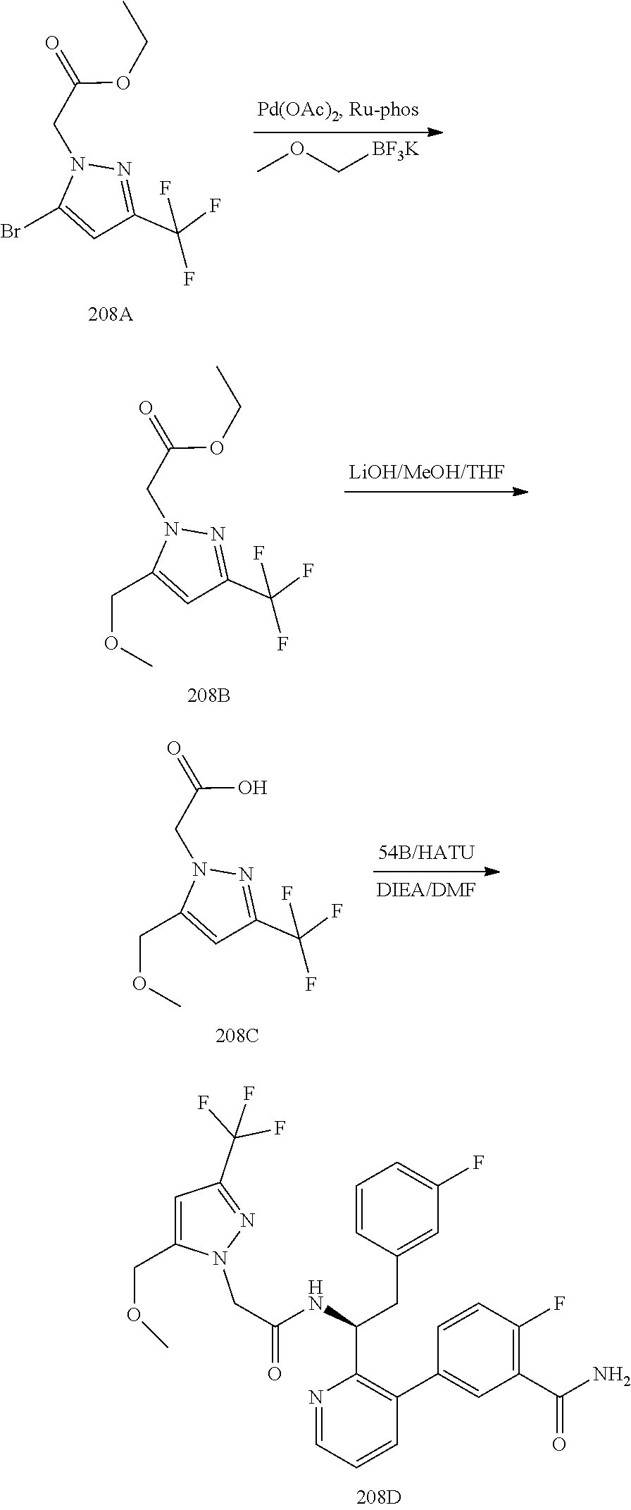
COC[BF3K].BrC1=CC(C(F)(F)F)=NN1CC(=O)OCC.C(C1=CC(C(F)(F)F)=NN1CC(=O)OCC)OC.C(C1=CC(C(F)(F)F)=NN1CC(=O)O)OC.C1(COC)=CC(C(F)(F)F)=NN1CC(=O)NC(CC1=CC(F)=CC=C1)C1=C(C2=CC(C(N)=O)=C(F)C=C2)C=CC=N1
